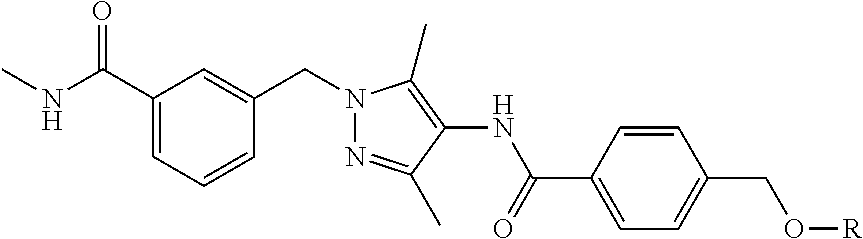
C(N1N=C(C)C(NC(C2=CC=C(CO[R])C=C2)=O)=C1C)C1=CC(C(=O)NC)=CC=C1
